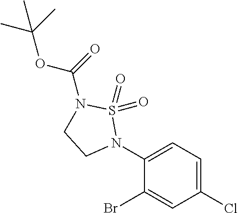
C1(N2S(=O)(=O)N(C(=O)OC(C)(C)C)CC2)=CC=C(Cl)C=C1Br
